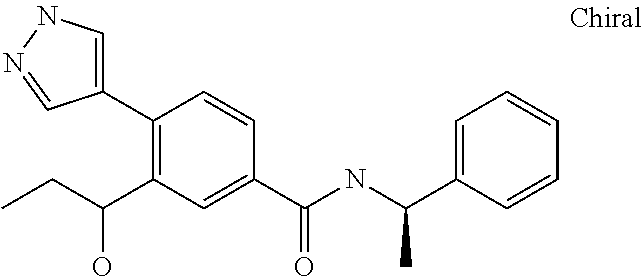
C1(C2=C(C(O)CC)C=C(C(=O)NC(C3=CC=CC=C3)C)C=C2)=CNN=C1
